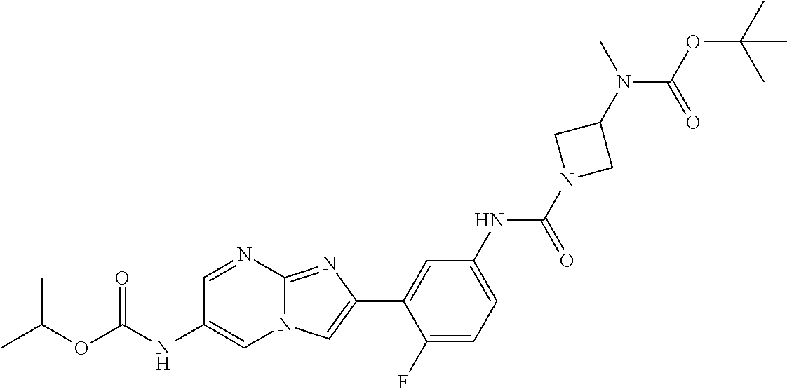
C1=NC2=NC(C3=CC(NC(N4CC(N(C)C(=O)OC(C)(C)C)C4)=O)=CC=C3F)=CN2C=C1NC(OC(C)C)=O
